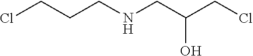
N(CC(CCl)O)CCCCl
